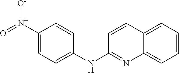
C1([N+](=O)[O-])=CC=C(NC2=NC3=CC=CC=C3C=C2)C=C1
